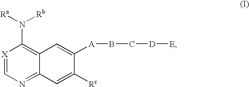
[X]1=CN=C2C(=C1N([Rb])[Ra])C=C([A]BC[D][E])C([Rc])=C2
